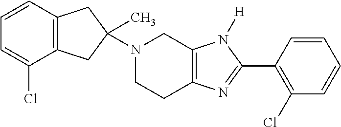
N1(C2(C)CC3=C(C2)C=CC=C3Cl)CCC2=C(C1)N([H])C(C1=C(Cl)C=CC=C1)=N2
